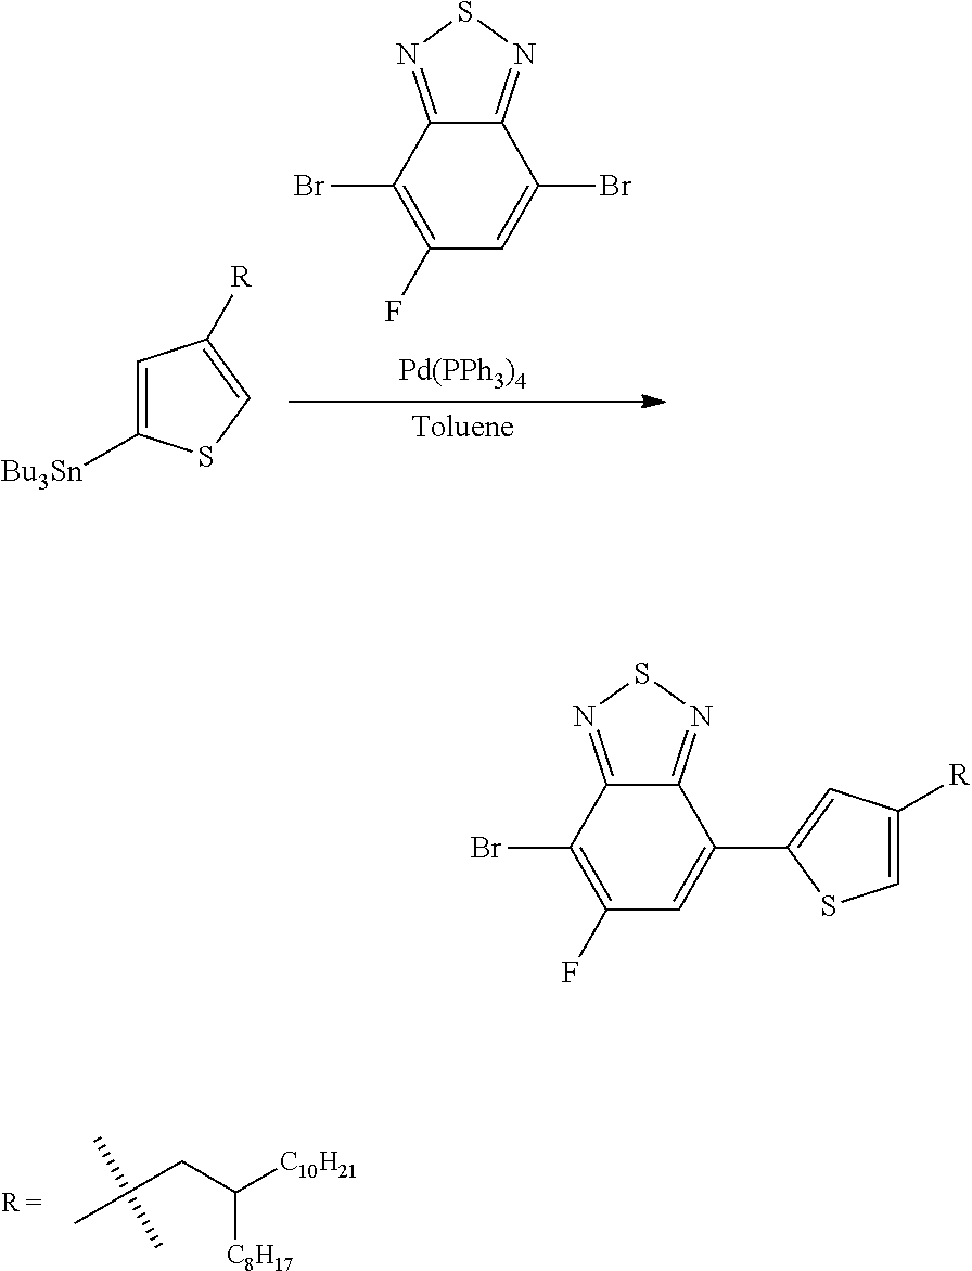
CC(C)(CC([C8H17])[C10H21])C.C1=C([Bu3Sn])SC=C1[R].[Toluene].C12=NSN=C1C(Br)=C(F)C=C2Br.[Pd(PPh3)4].C1([R])=CSC(C2=CC(F)=C(Br)C3=NSN=C32)=C1
